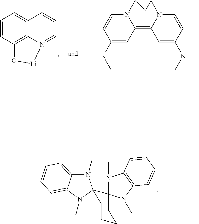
C1=CC2=C3C(=C1)C=CC=N3[Li]O2.C1(N(C)C)=CC2=C3N(C=CC(N(C)C)=C3)CCCN2C=C1.N1(C)C2=CC=CC=C2N(C)C12CCCCC21N(C)C2=C(N1C)C=CC=C2
